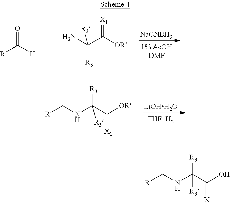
O=C([H])[R].C(C([OR])=[X1])(N)([R3])[R3].[NaCNBH3].[R]CNC(C([OR])=[X1])([R3])[R3].[LiOHH2O].[R]CNC(C(O)=[X1])([R3])[R3]
